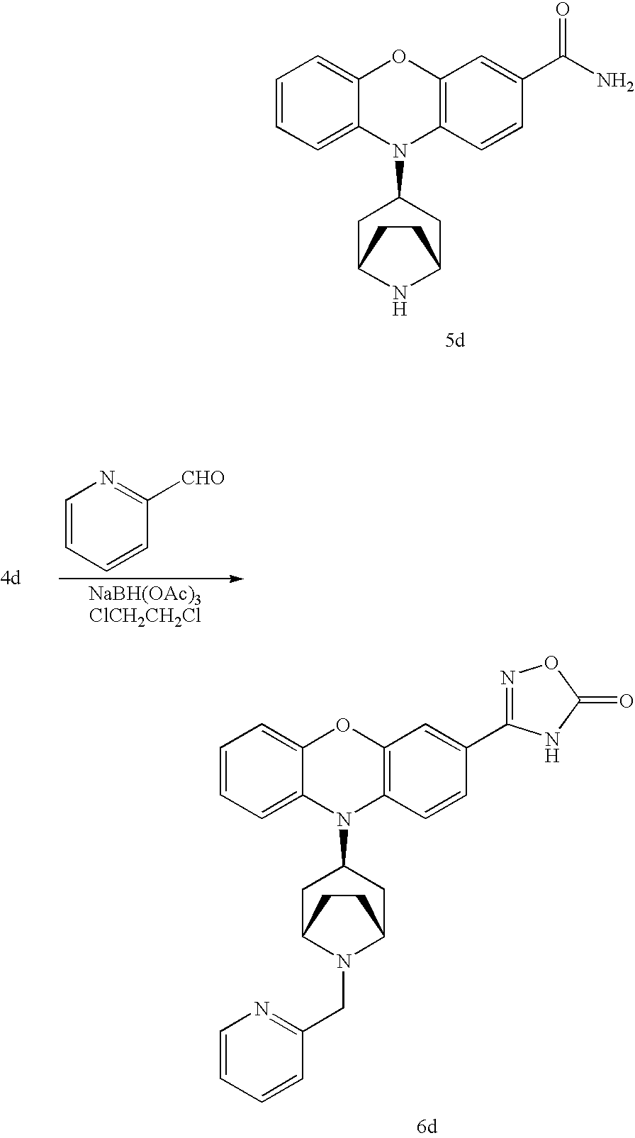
C1([CHO])=NC=CC=C1.C12=C(C=CC(C3=NOC(=O)N3)=C1)N(C1CC3N(CC4=NC=CC=C4)C(C1)CC3)C1=CC=CC=C1O2.C12=C(C=CC(C(N)=O)=C1)N(C1CC3NC(C1)CC3)C1=CC=CC=C1O2
